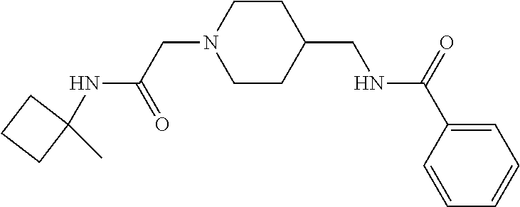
C1(NC(CN2CCC(CNC(C3=CC=CC=C3)=O)CC2)=O)(C)CCC1
